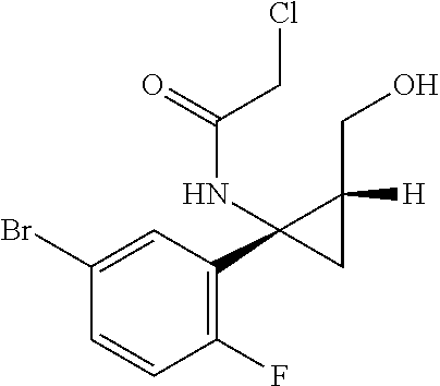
C1(F)=C(C2(NC(=O)CCl)C([H])(CO)C2)C=C(Br)C=C1
